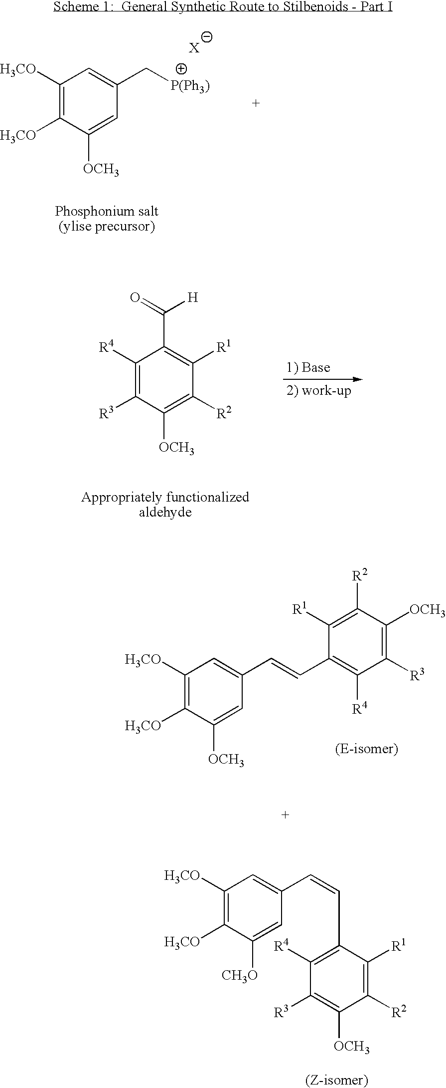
C1([H3CO])=C([H3CO])C([OCH3])=CC(C[P(Ph3)])=C1.C1([R4])=C([R3])C([OCH3])=C([R2])C([R1])=C1C([H])=O.C1([H3CO])=C([H3CO])C([OCH3])=CC(C=CC2=C([R4])C([R3])=C([OCH3])C([R2])=C2[R1])=C1.C1([H3CO])=C([H3CO])C([CH3O])=CC(C=CC2=C([R4])C([R3])=C([OCH3])C([R2])=C2[R1])=C1
